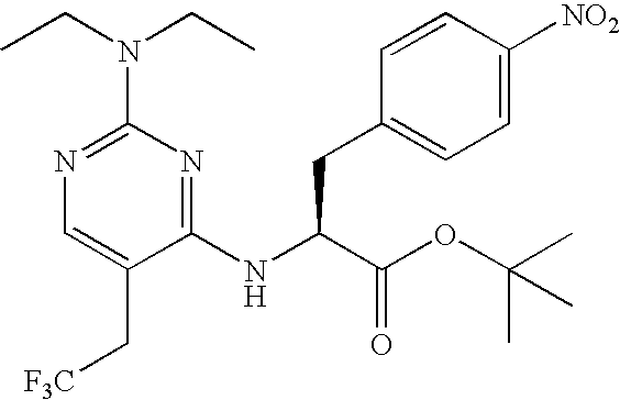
N1=C(N(CC)CC)N=C(NC(C(OC(C)(C)C)=O)CC2=CC=C([NO2])C=C2)C(C[F3C])=C1
